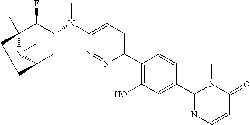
C1(N(C2=CC=C(C3=C(O)C=C(C4=NC=CC(=O)N4C)C=C3)N=N2)C)C(F)C2(C)CCC(C1)N2C
